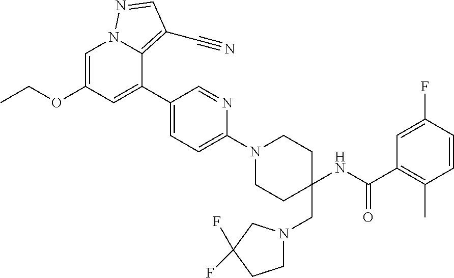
C1=C(OCC)C=C(C2=CC=C(N3CCC(CN4CCC(F)(F)C4)(NC(C4=C(C)C=CC(F)=C4)=O)CC3)N=C2)C2=C(C#N)C=NN12
